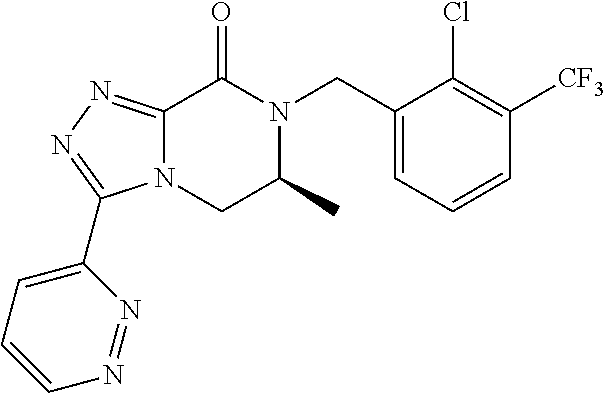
C12=NN=C(C3=CC=CN=N3)N1CC(C)N(CC1=CC=CC([CF3])=C1Cl)C2=O
